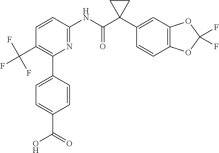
C1=CC(NC(C2(C3=CC4=C(C=C3)OC(F)(F)O4)CC2)=O)=NC(C2=CC=C(C(=O)O)C=C2)=C1C(F)(F)F
